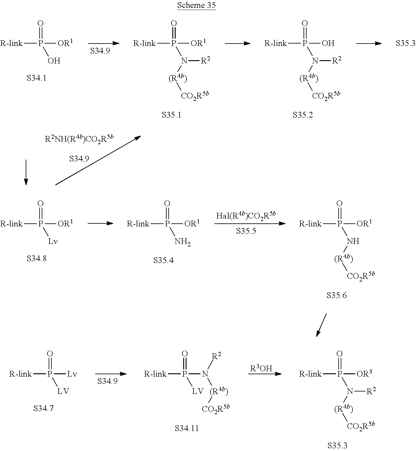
[R-link]P(O)(=O)[OR1].[R-link]P(N([R2])[(R4b)][CO2R5b])(=O)[OR1].[R-link]P(N([R2])[(R4b)][CO2R5b])(=O)O.[R-link]P([Lv])(=O)[OR1].[R-link]P(N)(=O)[OR1].[R-link]P(N[(R4b)][CO2R5b])(=O)[OR1].[R-link]P(N([(R4b)][CO2R5b])[R2])(=O)[OR3].[R3OH].[R-link]P([LV])(=O)N([(R4b)][CO2R5b])[R2].[R-link]P([LV])(=O)[Lv]
